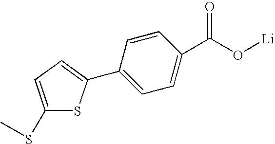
C1(SC)=CC=C(C2=CC=C(C(O[Li])=O)C=C2)S1
